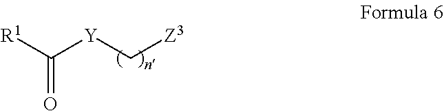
[R1]C(=O)[Y]C[Z3]
